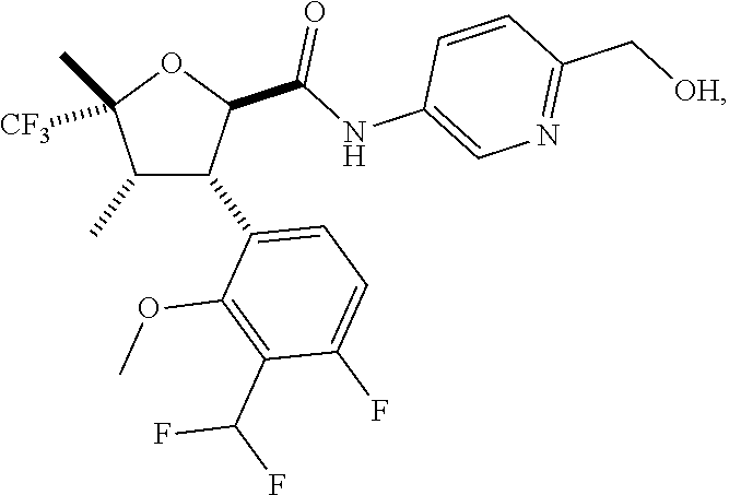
C1(C)C(C2=CC=C(F)C(C(F)F)=C2OC)C(C(NC2=CN=C(C[OH])C=C2)=O)OC1([CF3])C
